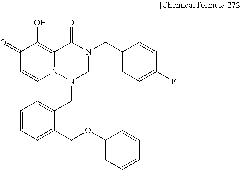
C1=CC=C(COC2=CC=CC=C2)C(CN2CN(CC3=CC=C(F)C=C3)C(=O)C3=C(O)C(=O)C=CN23)=C1
